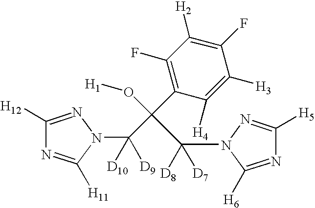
C1([H12])=NN(C([D9])([D10])C(C2=C(F)C([H2])=C(F)C([H3])=C2[H4])(O[H1])C(N2C([H6])=NC([H5])=N2)([D8])[D7])C([H11])=N1
